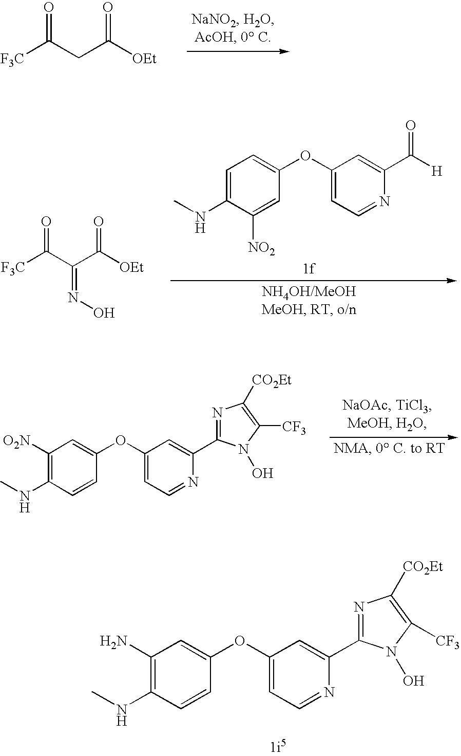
[F3C]C(CC([OEt])=O)=O.C1(N)=C(NC)C=CC(OC2=CC=NC(C3=NC([CO2Et])=C([CF3])N3O)=C2)=C1.[F3C]C(C(C([OEt])=O)=NO)=O.C1=C(NC)C([NO2])=CC(OC2=CC=NC(C([H])=O)=C2)=C1.C1([O2N])=C(NC)C=CC(OC2=CC=NC(C3=NC([CO2Et])=C([CF3])N3O)=C2)=C1
